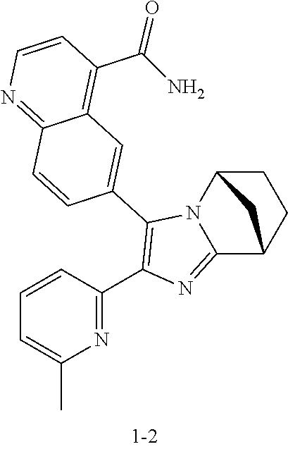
C1=CC(C2=C(C3=CC4=C(C(N)=O)C=CN=C4C=C3)N3C(=N2)C2CCC3C2)=NC(C)=C1
